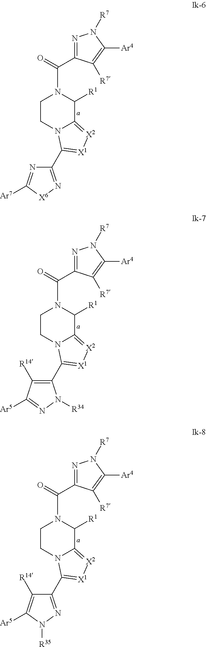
C1CN2C(=[X2][X1]=C2C2=N[X6]C([Ar7])=N2)C([R1])N1C(=O)C1=NN([R7])C([Ar4])=C1[R7].C1CN2C(=[X2][X1]=C2C2=C([R14])C([Ar5])=NN2[R34])C([R1])N1C(=O)C1=NN([R7])C([Ar4])=C1[R7].C1CN2C(=[X2][X1]=C2C2=NN([R35])C([Ar5])=C2[R14])C([R1])N1C(=O)C1=NN([R7])C([Ar4])=C1[R7]
